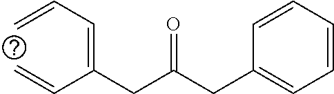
C(=CC=C)(C=C)CC(CC1=CC=CC=C1)=O
